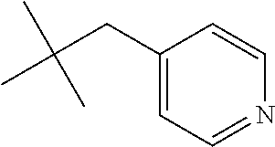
CC(CC1=CC=NC=C1)(C)C
